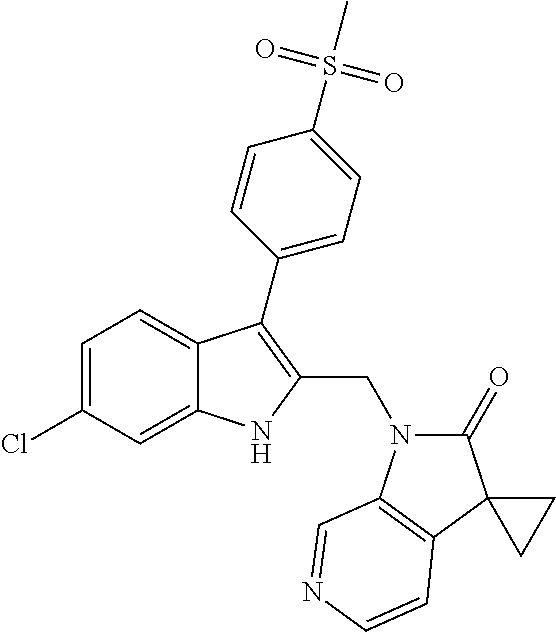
C1=C(Cl)C=C2C(=C1)C(C1=CC=C(S(=O)(=O)C)C=C1)=C(CN1C(=O)C3(C4=C1C=NC=C4)CC3)N2
